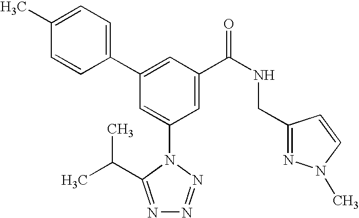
C1(C2=CC(C(NCC3=NN(C)C=C3)=O)=CC(N3C(C(C)C)=NN=N3)=C2)=CC=C(C)C=C1
